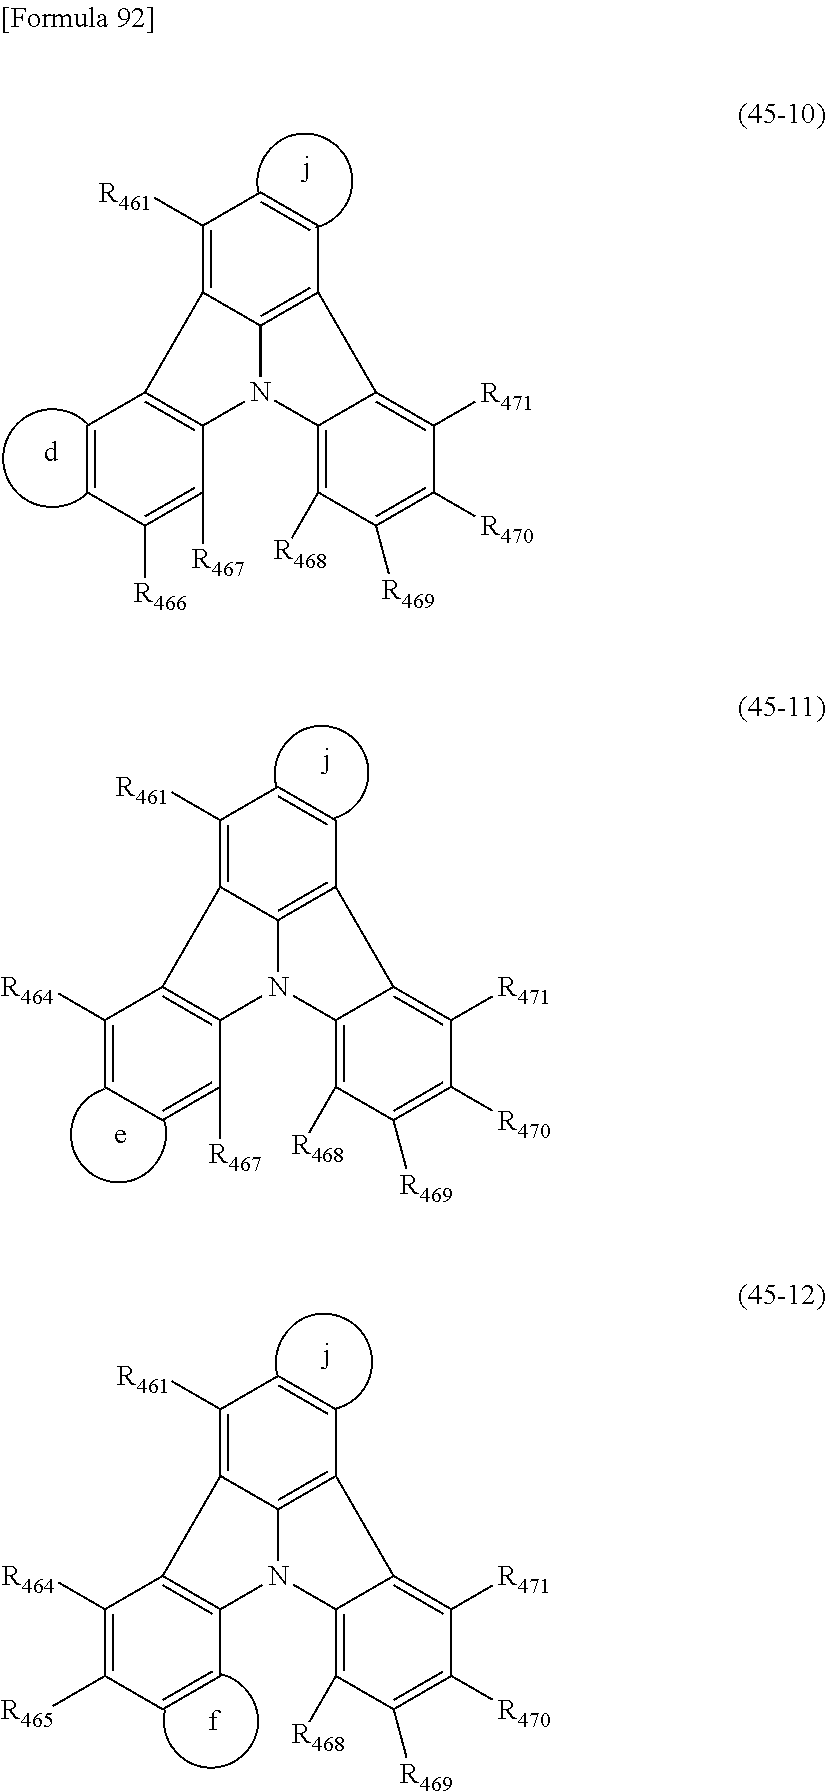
C1([R461])=C2C3=C(C=C1)C1=C([R471])C([R470])=C([R469])C([R468])=C1N3C1=C2C=CC([R466])=C1[R467].C1([R461])=C2C3=C(C=C1)C1=C([R471])C([R470])=C([R469])C([R468])=C1N3C1=C2C([R464])=CC=C1[R467].C1([R461])=C2C3=C(C=C1)C1=C([R471])C([R470])=C([R469])C([R468])=C1N3C1=C2C([R464])=C([R465])C=C1
